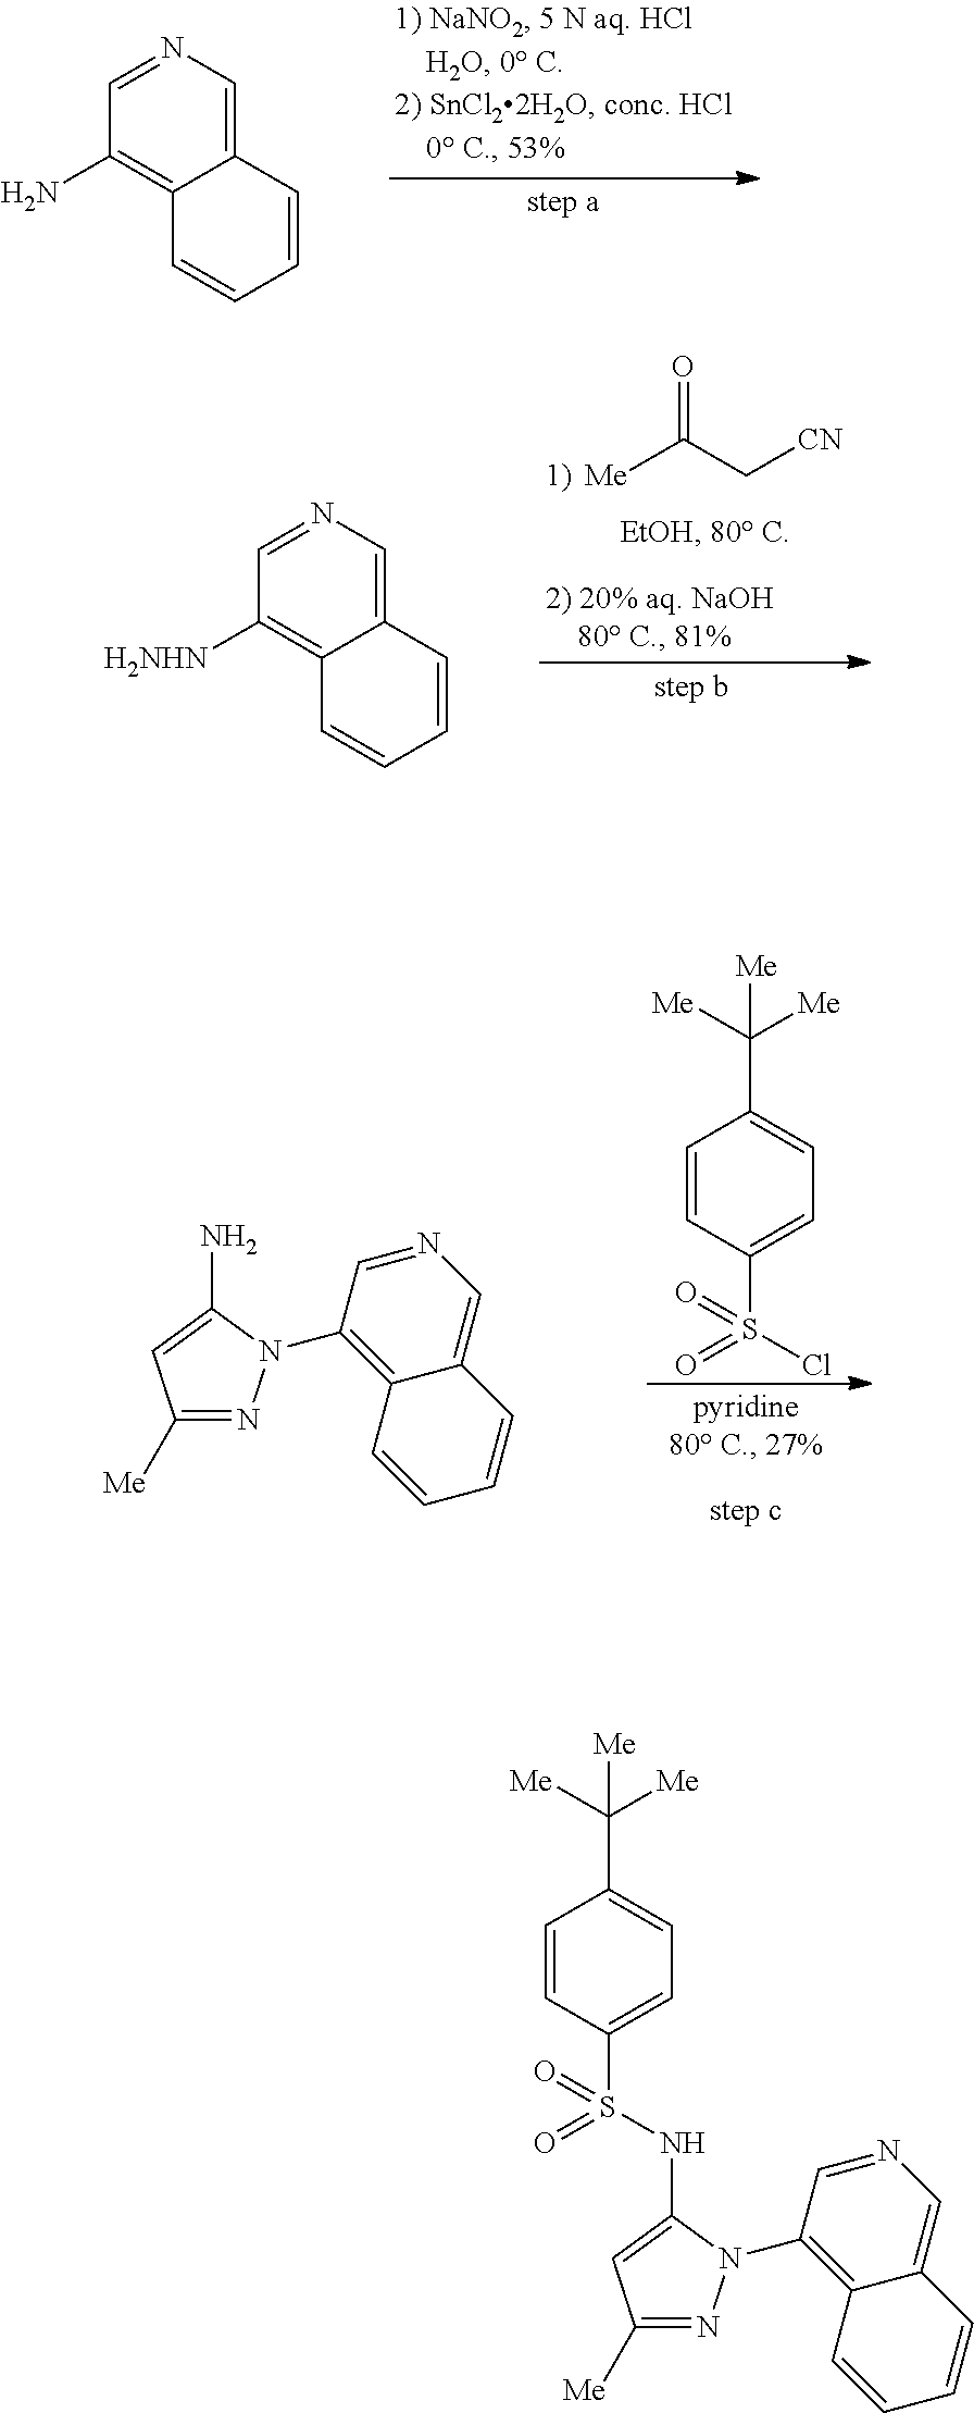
C1=NC=C2C(=C1N)C=CC=C2.C1([Me])=NN(C2=C3C(=CN=C2)C=CC=C3)C(N)=C1.C1=CC(S(=O)(=O)Cl)=CC=C1C([Me])([Me])[Me].C1=NC=C2C(=C1[H2NHN])C=CC=C2.[Me]C(C[CN])=O.C1=CC(S(=O)(=O)NC2=CC([Me])=NN2C2=C3C(=CN=C2)C=CC=C3)=CC=C1C([Me])([Me])[Me]
